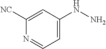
N1=CC=C(NN)C=C1[NC]
